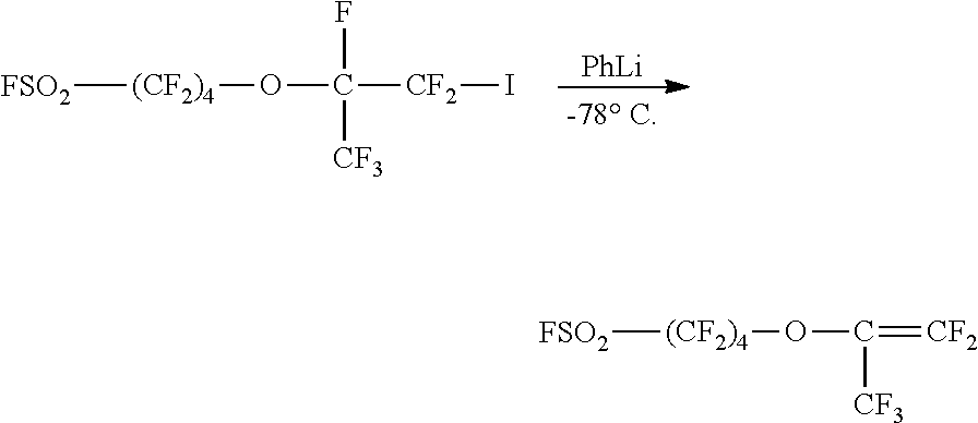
[FSO2][(CF2)4]OC(=[CF2])[CF3].[PhLi].[FSO2][(CF2)4]OC(F)([CF3])[CF2]I
